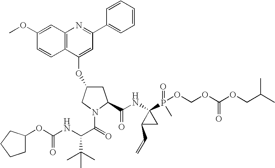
C(NC1(P(=O)(C)OCOC(OCC(C)C)=O)C(C=C)C1)(=O)C1CC(OC2=CC(C3=CC=CC=C3)=NC3=C2C=CC(OC)=C3)CN1C(=O)C(NC(OC1CCCC1)=O)C(C)(C)C
